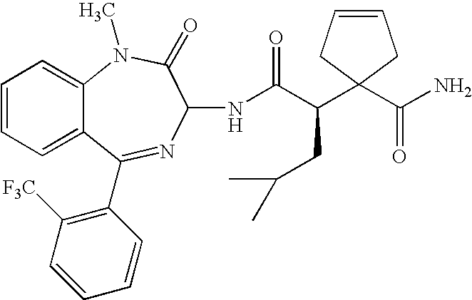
C1=CC=C2C(=C1)N(C)C(=O)C(NC(C(CC(C)C)C1(C(N)=O)CC=CC1)=O)N=C2C1=C([F3C])C=CC=C1
